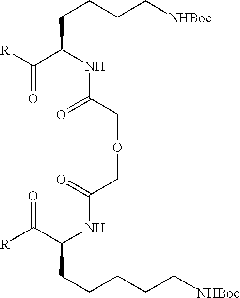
[R]C(C(NC(COCC(NC(C([R])=O)CCCCC[NHBoc])=O)=O)CCCC[NHBoc])=O
